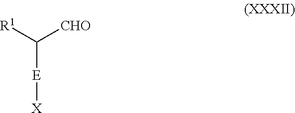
[R1]C([CHO])[E][X]
